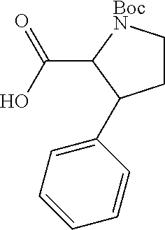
C1=CC(C2CC[BocN]C2C(O)=O)=CC=C1
